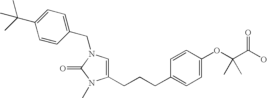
C1(CN2C(=O)N(C)C(CCCC3=CC=C(OC(C(O)=O)(C)C)C=C3)=C2)=CC=C(C(C)(C)C)C=C1
